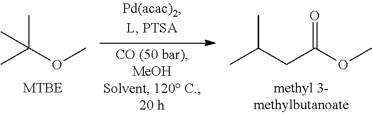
C(C)(OC)(C)C.C(C)(CC(OC)=O)C
